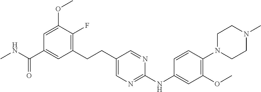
C1(CCC2=CN=C(NC3=CC(OC)=C(N4CCN(C)CC4)C=C3)N=C2)=C(F)C(OC)=CC(C(NC)=O)=C1
